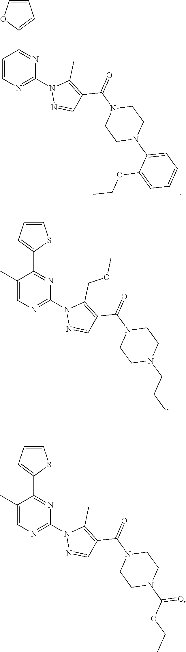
C1=CN=C(N2N=CC(C(N3CCN(C4=CC=CC=C4OCC)CC3)=O)=C2C)N=C1C1=CC=CO1.C1(C)=CN=C(N2N=CC(C(N3CCN(CCC)CC3)=O)=C2COC)N=C1C1=CC=CS1.C1(C)=CN=C(N2N=CC(C(N3CCN(C(OCC)=O)CC3)=O)=C2C)N=C1C1=CC=CS1
